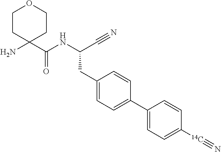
C1CC(C(=O)NC(CC2=CC=C(C3=CC=C([14C]#N)C=C3)C=C2)C#N)(N)CCO1
